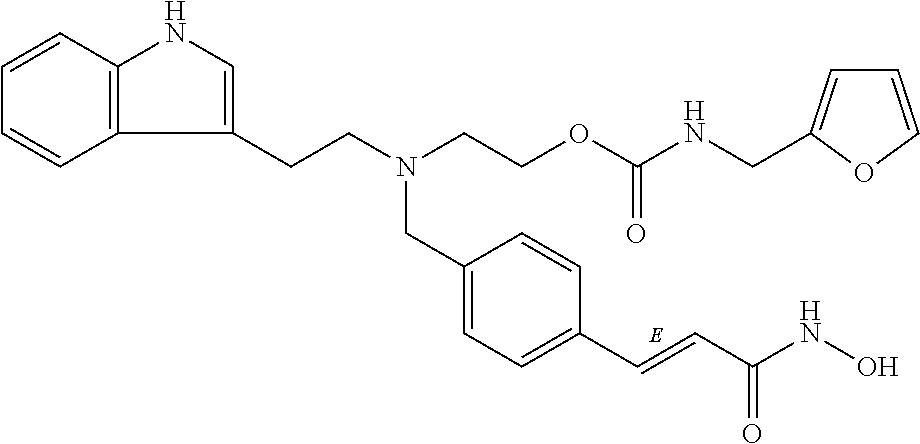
C12=C(C=CC=C1)NC=C2CCN(CCOC(NCC1=CC=CO1)=O)CC1=CC=C(C=CC(NO)=O)C=C1
